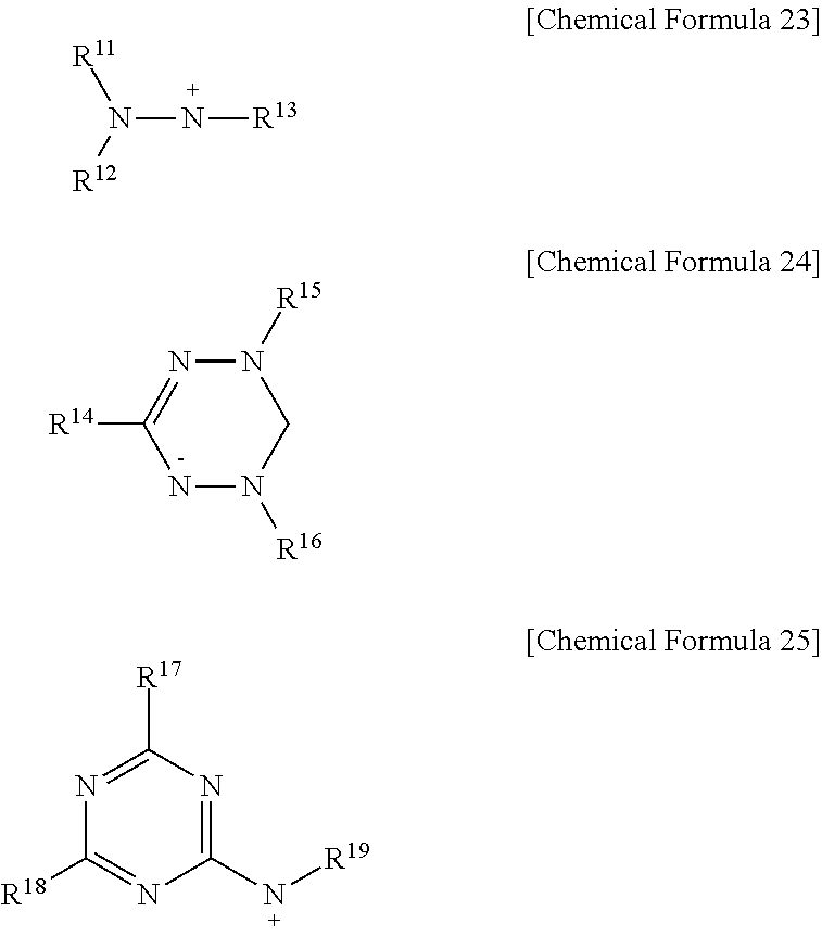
N(N[R13])([R11])[R12].C1([R14])=NN([R15])CN([R16])N1.N1=C([R17])N=C(N[R19])N=C1[R18]
